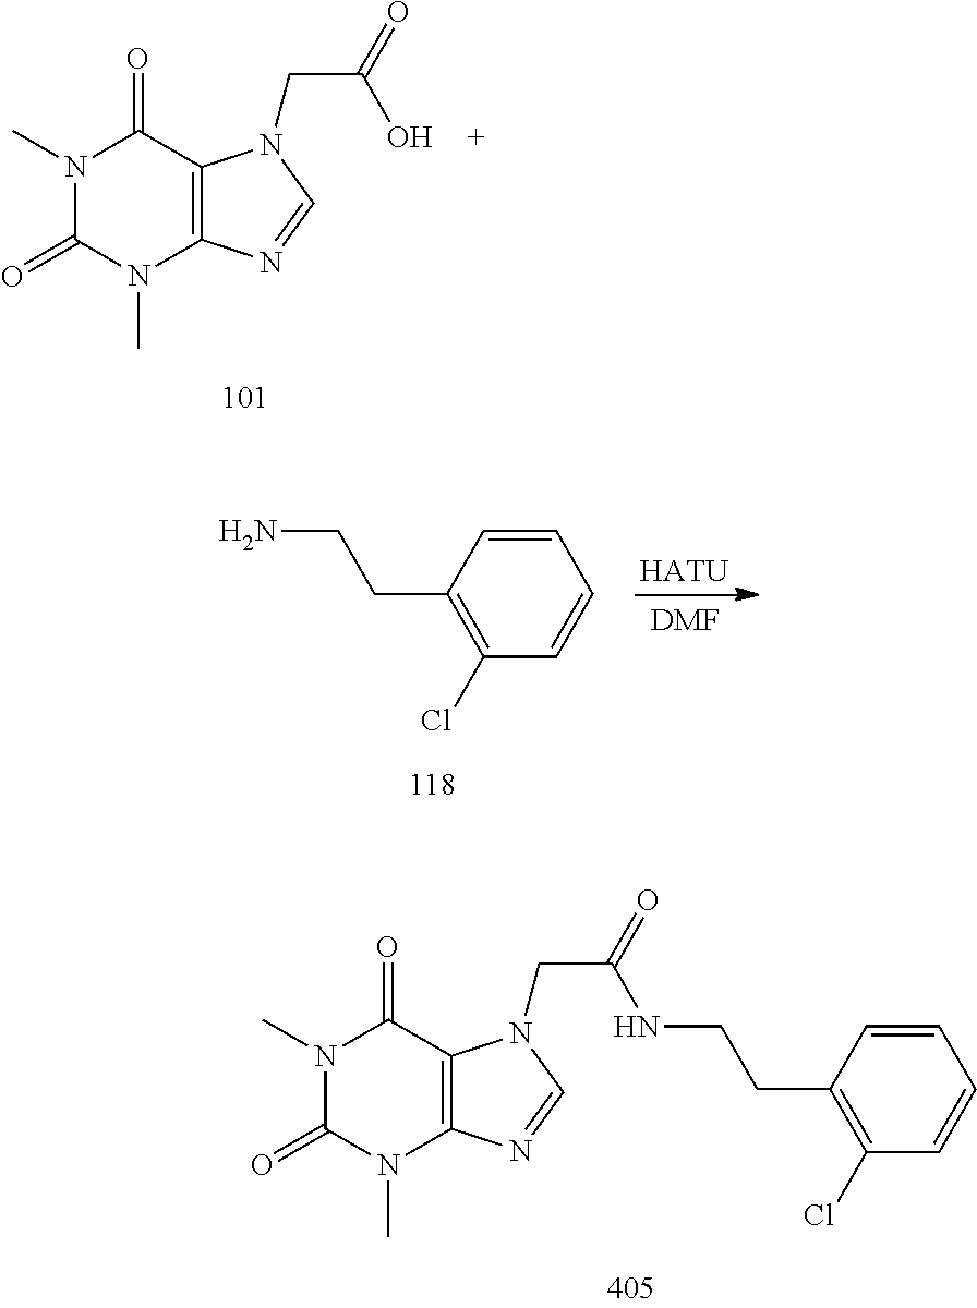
C12=C(C(=O)N(C)C(=O)N1C)N(CC(=O)O)C=N2.NCCC1=C(Cl)C=CC=C1.[HATU].[DMF].C12=C(C(=O)N(C)C(=O)N1C)N(CC(=O)NCCC1=C(Cl)C=CC=C1)C=N2
